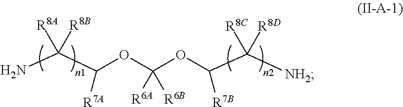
NC(C(OC(OC(C([NH2])([R8C])[R8D])[R7B])([R6A])[R6B])[R7A])([R8A])[R8B]
